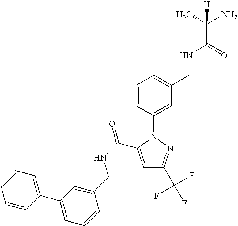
C1=CC(N2N=C(C(F)(F)F)C=C2C(NCC2=CC(C3=CC=CC=C3)=CC=C2)=O)=CC(CNC(C(C)(N)[H])=O)=C1
